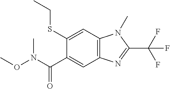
C12=C(C=C(SCC)C(C(N(OC)C)=O)=C1)N(C)C(C(F)(F)F)=N2
